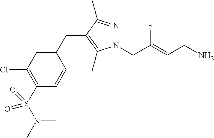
N1(CC(=CCN)F)N=C(C)C(CC2=CC(Cl)=C(S(N(C)C)(=O)=O)C=C2)=C1C
